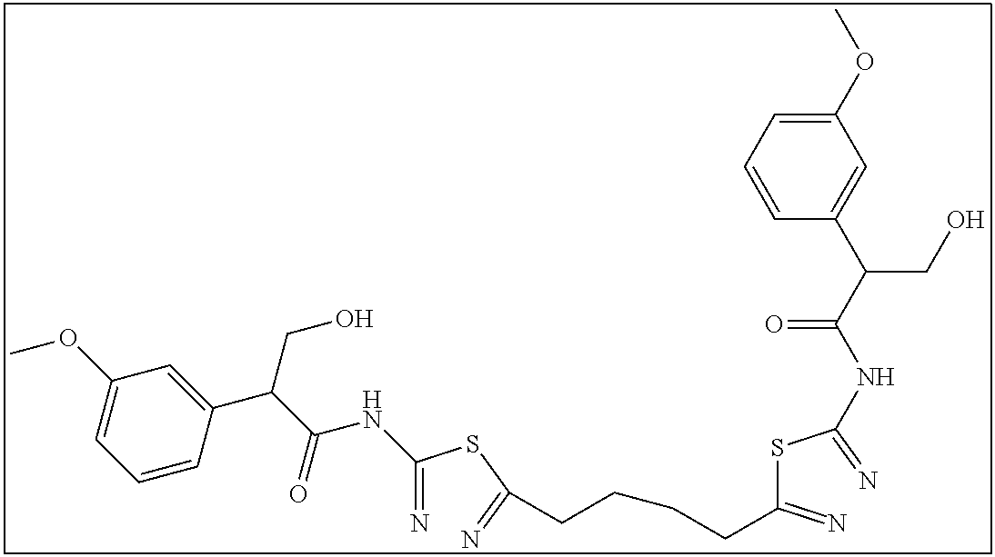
C(=N)(SC(=N)CCCCC(SC(=N)NC(C(C1=CC(OC)=CC=C1)CO)=O)=N)NC(C(CO)C1=CC(OC)=CC=C1)=O
